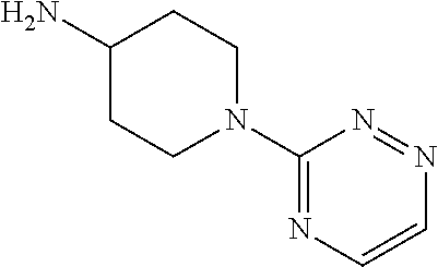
C1(N2CCC(N)CC2)=NC=CN=N1
